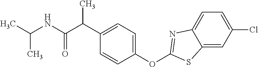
C1(OC2=NC3=CC=C(Cl)C=C3S2)=CC=C(C(C(NC(C)C)=O)C)C=C1
